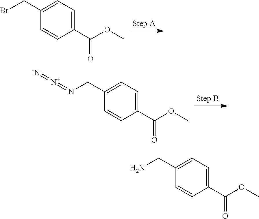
C1(C(OC)=O)=CC=C(CBr)C=C1.C1(C(OC)=O)=CC=C(CN=[N+]=[-N])C=C1.C1(C(OC)=O)=CC=C(CN)C=C1
